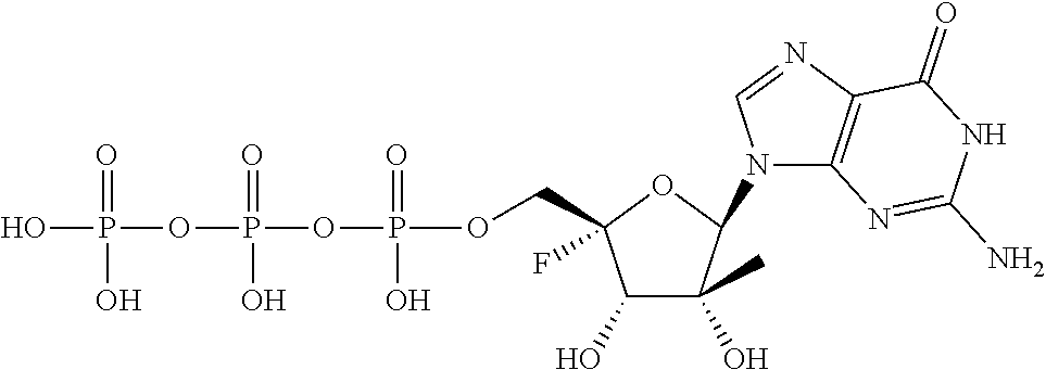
C1(O)C(O)(C)C(N2C3=C(N=C2)C(=O)NC(N)=N3)OC1(F)COP(OP(OP(O)(=O)O)(=O)O)(=O)O
